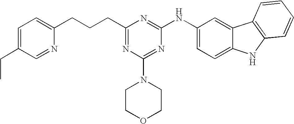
C1=C(CC)C=NC(CCCC2=NC(N3CCOCC3)=NC(NC3=CC=C4C(=C3)C3=C(N4)C=CC=C3)=N2)=C1
